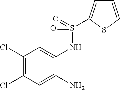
C1(Cl)=C(Cl)C=C(N)C(NS(=O)(=O)C2=CC=CS2)=C1
